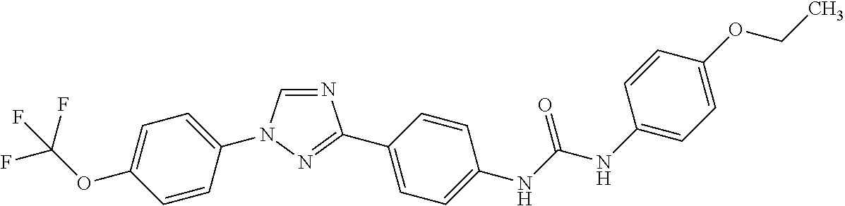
C1=C(N2C=NC(C3=CC=C(NC(NC4=CC=C(OCC)C=C4)=O)C=C3)=N2)C=CC(OC(F)(F)F)=C1
